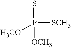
P([SCH3])(=S)([OCH3])[H3CO]
